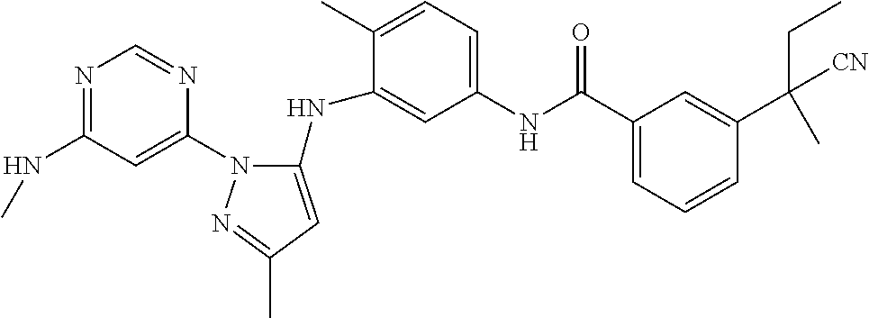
N1=C(NC)C=C(N2C(NC3=CC(NC(C4=CC=CC(C(CC)([CN])C)=C4)=O)=CC=C3C)=CC(C)=N2)N=C1
